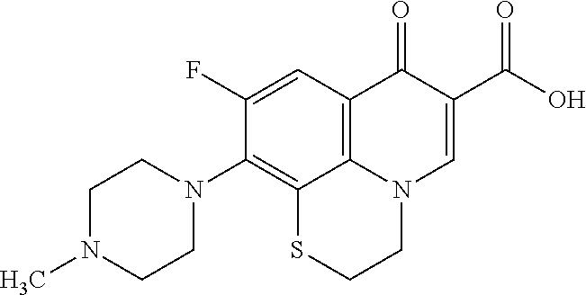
C12=C3C=C(F)C(N4CCN(C)CC4)=C1SCCN2C=C(C(=O)O)C3=O
